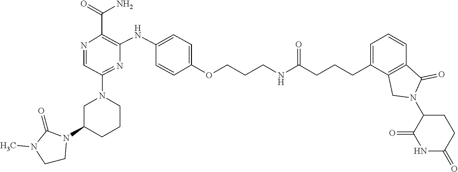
N1(C2CCCN(C3=NC(NC4=CC=C(OCCCNC(CCCC5=CC=CC6=C5CN(C5C(=O)NC(=O)CC5)C6=O)=O)C=C4)=C(C(N)=O)N=C3)C2)C(=O)N(C)CC1
